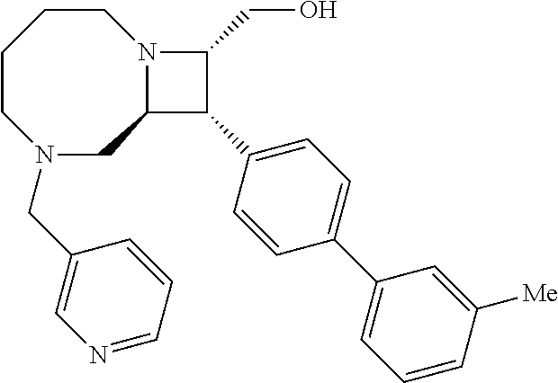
C1CCCN(CC2=CN=CC=C2)CC2N1C(CO)C2C1=CC=C(C2=CC=CC([Me])=C2)C=C1
